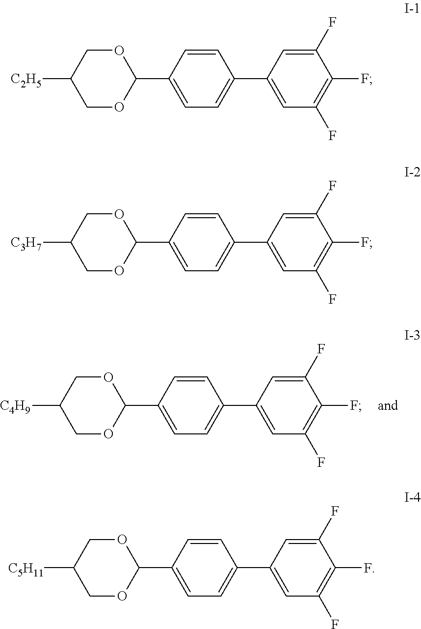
C1(C2=CC=C(C3=CC(F)=C(F)C(F)=C3)C=C2)OCC([C2H5])CO1.C1(C2=CC=C(C3=CC(F)=C(F)C(F)=C3)C=C2)OCC([C3H7])CO1.C1(C2=CC=C(C3=CC(F)=C(F)C(F)=C3)C=C2)OCC([C5H11])CO1.C1(C2=CC=C(C3=CC(F)=C(F)C(F)=C3)C=C2)OCC([C4H9])CO1
